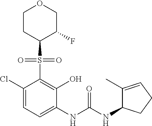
C1(Cl)=CC=C(NC(NC2C(C)=CCC2)=O)C(O)=C1S(=O)(=O)C1C(F)COCC1
